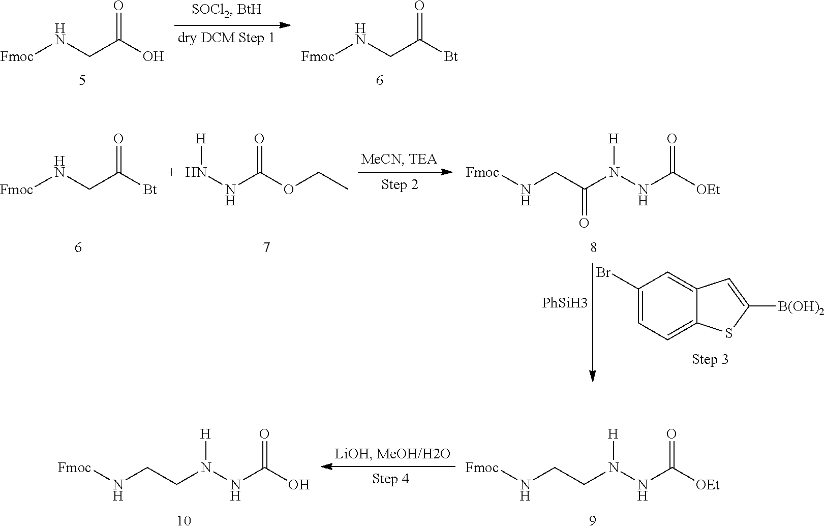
[Fmoc]NCC(O)=O.[Fmoc]NCC([Bt])=O.C1(Br)=CC=C2C(=C1)C=C([B(OH)2])S2.[Fmoc]NCC([Bt])=O.N(C(OCC)=O)N[H].N(C([OEt])=O)N([H])C(CN[Fmoc])=O.[PhSiH3].N(C([OEt])=O)N([H])CCN[Fmoc].N(C(O)=O)N([H])CCN[Fmoc]
